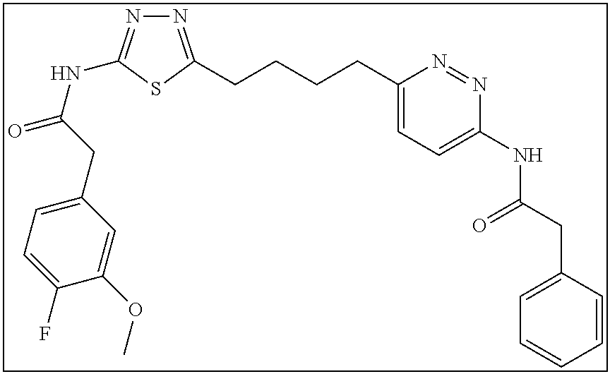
N1=C(CCCCC2=CC=C(NC(CC3=CC=CC=C3)=O)N=N2)SC(NC(=O)CC2=CC=C(F)C(OC)=C2)=N1
